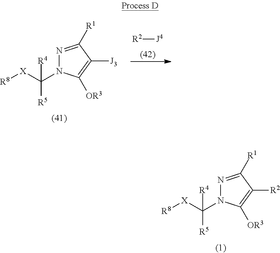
N1=C([R1])C([R2])=C([OR3])N1C([X][R8])([R5])[R4].N1=C([R1])C([J3])=C([OR3])N1C([X][R8])([R5])[R4].[R2][J4]
